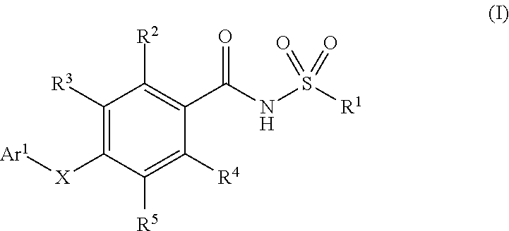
C1([R3])=C([X][Ar1])C([R5])=C([R4])C(C(=O)NS(=O)([R1])=O)=C1[R2]
